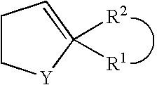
C1C[Y]C([R2])([R1])=C1
